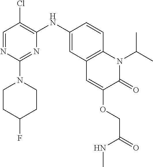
C1=NC(N2CCC(F)CC2)=NC(NC2=CC3=C(C=C2)N(C(C)C)C(=O)C(OCC(NC)=O)=C3)=C1Cl
